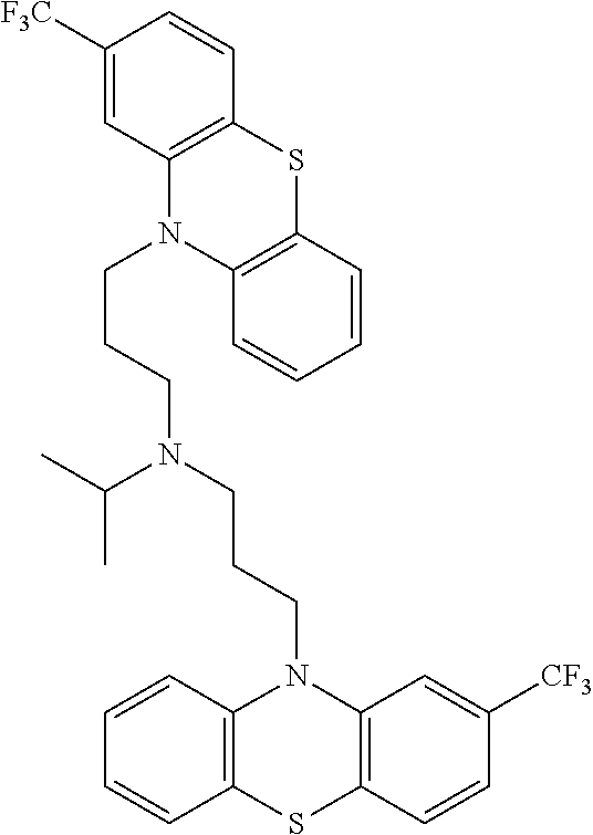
C1([F3C])=CC2=C(C=C1)SC1=C(N2CCCN(CCCN2C3=C(SC4=C2C=C([CF3])C=C4)C=CC=C3)C(C)C)C=CC=C1
